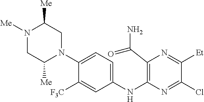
C1(NC2=C(C(N)=O)N=C([Et])C(Cl)=N2)=CC=C(N2CC([Me])N([Me])CC2[Me])C([F3C])=C1
